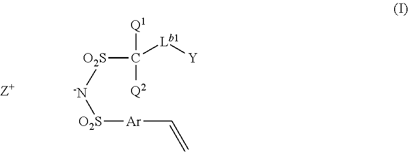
[O2S]([-N][O2S][Ar]C=C)C([Q2])([Q1])[Lb1][Y]
